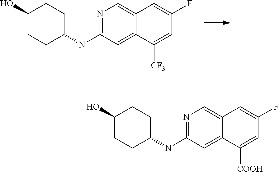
N1=C(NC2CCC(O)CC2)C=C2C(=C1)C=C(F)C=C2[CF3].N1=C(NC2CCC(O)CC2)C=C2C(=C1)C=C(F)C=C2[COOH]
